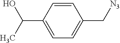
C1=CC(C(C)O)=CC=C1C[N3]
